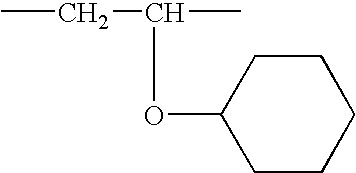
CCC(C)OC1CCCCC1
